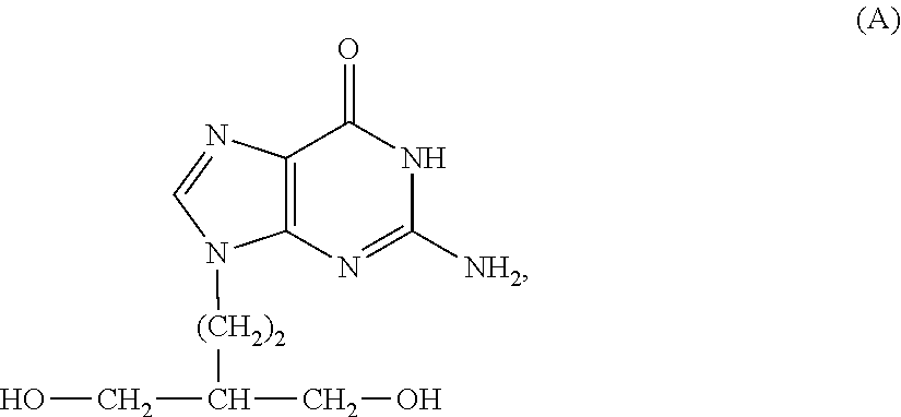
C12=C(N=C([NH2])NC1=O)N([(CH2)2]C(CO)CO)C=N2
